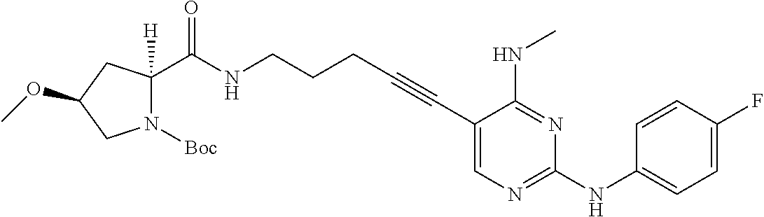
C1(C#CCCCNC(=O)C2([H])N([Boc])CC(OC)C2)=CN=C(NC2=CC=C(F)C=C2)N=C1NC
